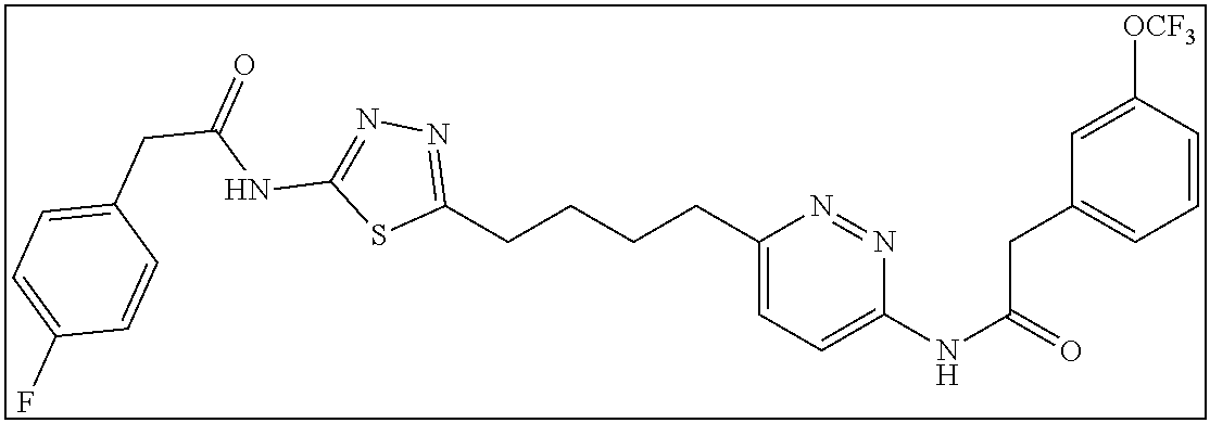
C1(CCCCC2=CC=C(NC(=O)CC3=CC=CC([OCF3])=C3)N=N2)=NN=C(NC(CC2=CC=C(F)C=C2)=O)S1
